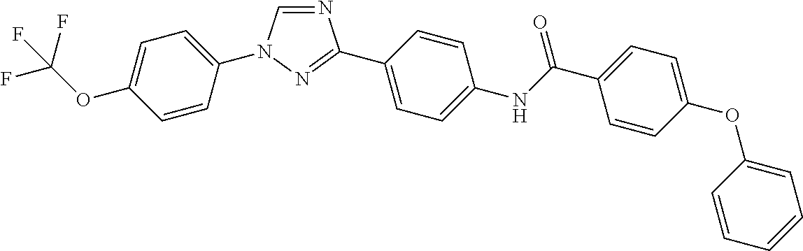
C1=CC(N2C=NC(C3=CC=C(NC(C4=CC=C(OC5=CC=CC=C5)C=C4)=O)C=C3)=N2)=CC=C1OC(F)(F)F
